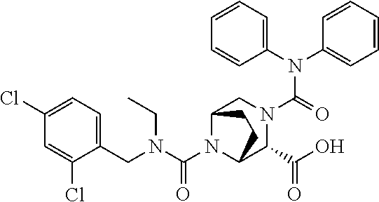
N(C(=O)N1CC2N(C(N(CC3=CC=C(Cl)C=C3Cl)CC)=O)C(C1C(O)=O)CC2)(C1=CC=CC=C1)C1=CC=CC=C1
